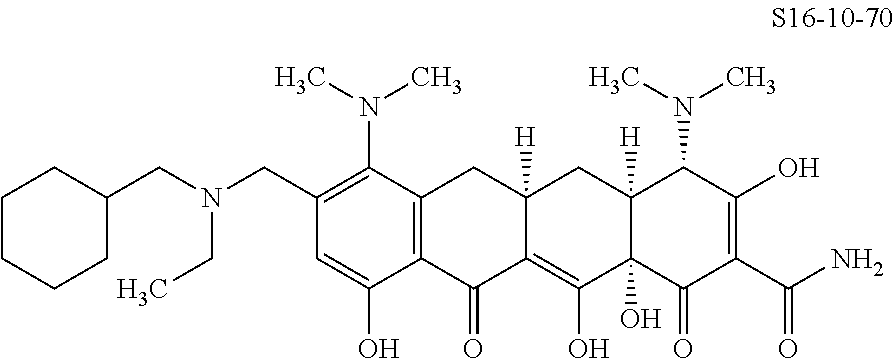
C1CCCC(CN(CC2=C(N(C)C)C3=C(C(O)=C2)C(=O)C2=C(O)C4(O)C([H])(CC2([H])C3)C(N(C)C)C(O)=C(C(N)=O)C4=O)CC)C1
